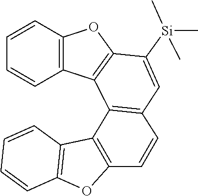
C1=CC2=C(C=C1)C1=C(C([Si](C)(C)C)=CC3=C1C1=C(OC4=C1C=CC=C4)C=C3)O2
